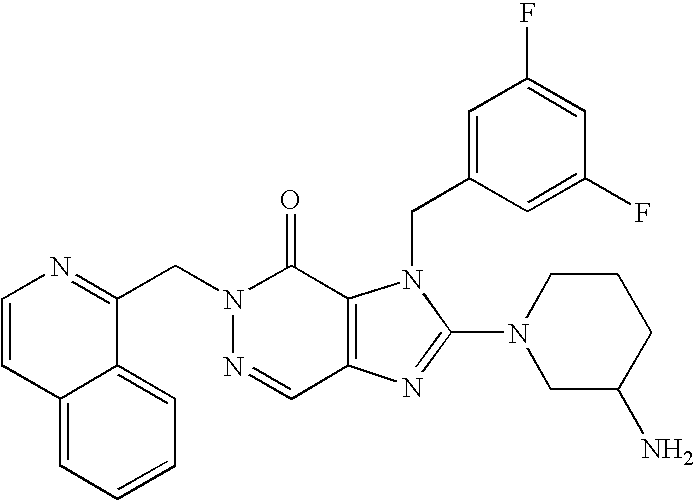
C12=CC=CC=C1C(CN1N=CC3=C(C1=O)N(CC1=CC(F)=CC(F)=C1)C(N1CC(N)CCC1)=N3)=NC=C2
